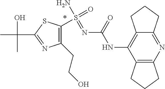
C1(CCO)=C(S(=O)(N)=NC(NC2=C3C(=NC4=C2CCC4)CCC3)=O)SC(C(C)(O)C)=N1
